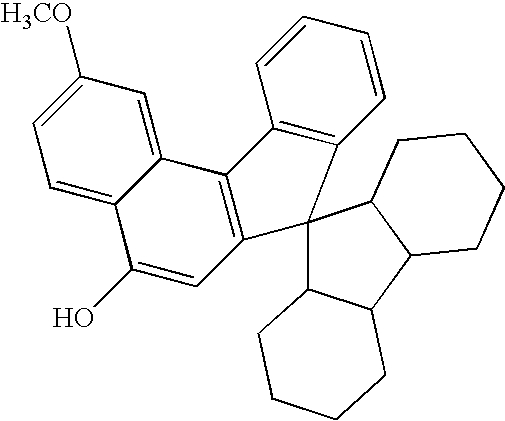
C12=CC([H3CO])=CC=C1C(O)=CC1=C2C2=C(C=CC=C2)C12C1C(C3C2CCCC3)CCCC1
